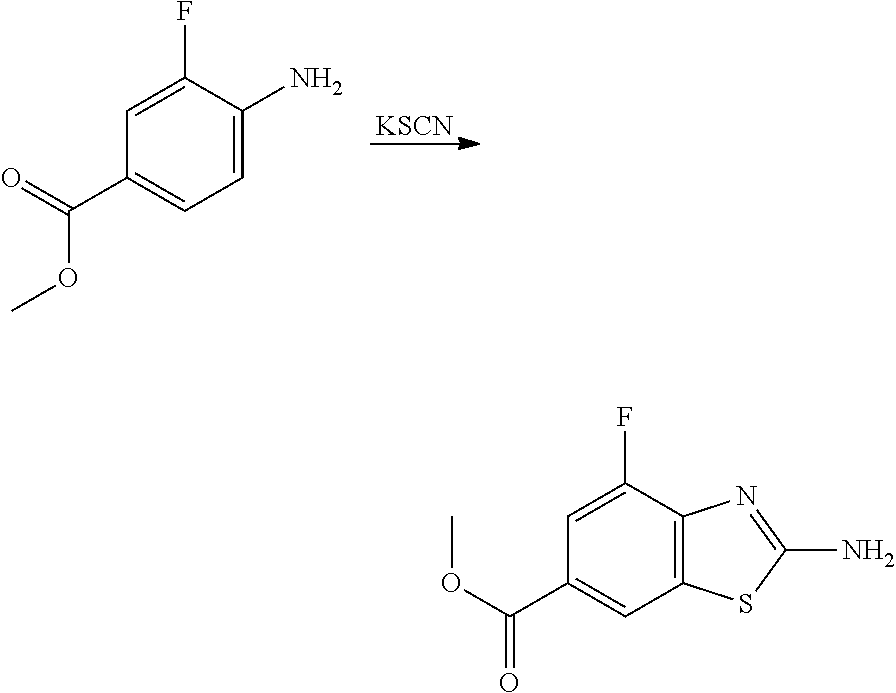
[KSCN].C1=C(F)C(N)=CC=C1C(=O)OC.C1=C(F)C2=C(C=C1C(=O)OC)SC(N)=N2
